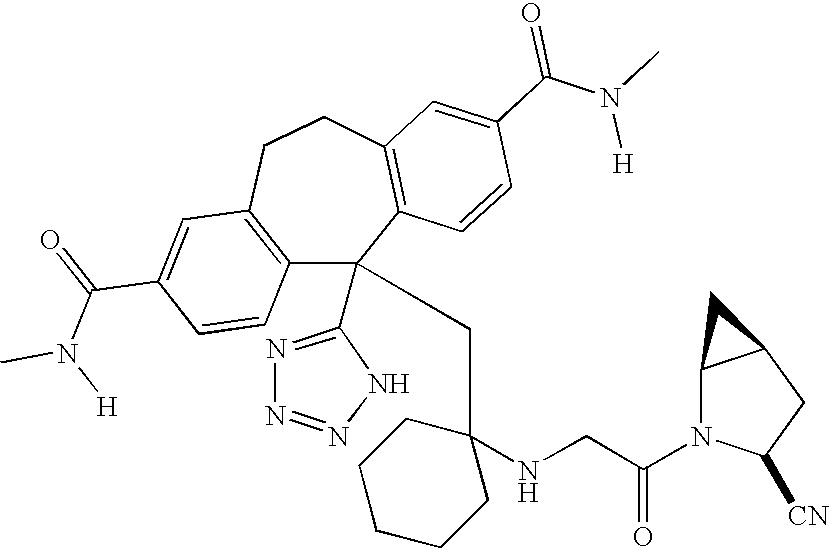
C1(C(=O)N(C)[H])=CC2=C(C=C1)C(C1=NN=NN1)(CC1(NCC(N3C([CN])CC4C3C4)=O)CCCCC1)C1=C(CC2)C=C(C(N(C)[H])=O)C=C1
